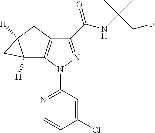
C1(C(NC(CF)(C)C)=O)=NN(C2=NC=CC(Cl)=C2)C2=C1CC1([H])C2([H])C1
